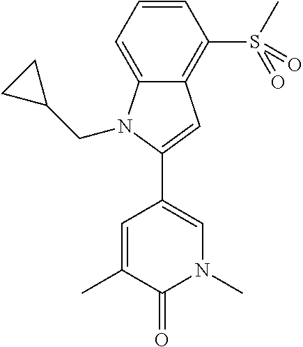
C1=C(C)C(=O)N(C)C=C1C1=CC2=C(S(C)(=O)=O)C=CC=C2N1CC1CC1
